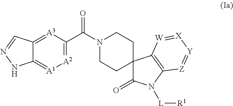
N1(C(C2=[A2][A1]=C3C(=[A3]2)C=NN3)=O)CCC2(CC1)C(=O)N([L][R1])C1=C2[W]=[X][Y]=[Z]1
